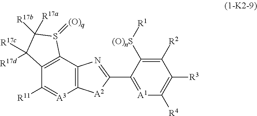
C12=C(C3=C(C([R11])=[A3]1)C([R17c])([R17d])C([R17a])([R17b])S3=[(O)q])N=C(C1=[A1]C([R4])=C([R3])C([R2])=C1[(O)nS][R1])[A2]2
